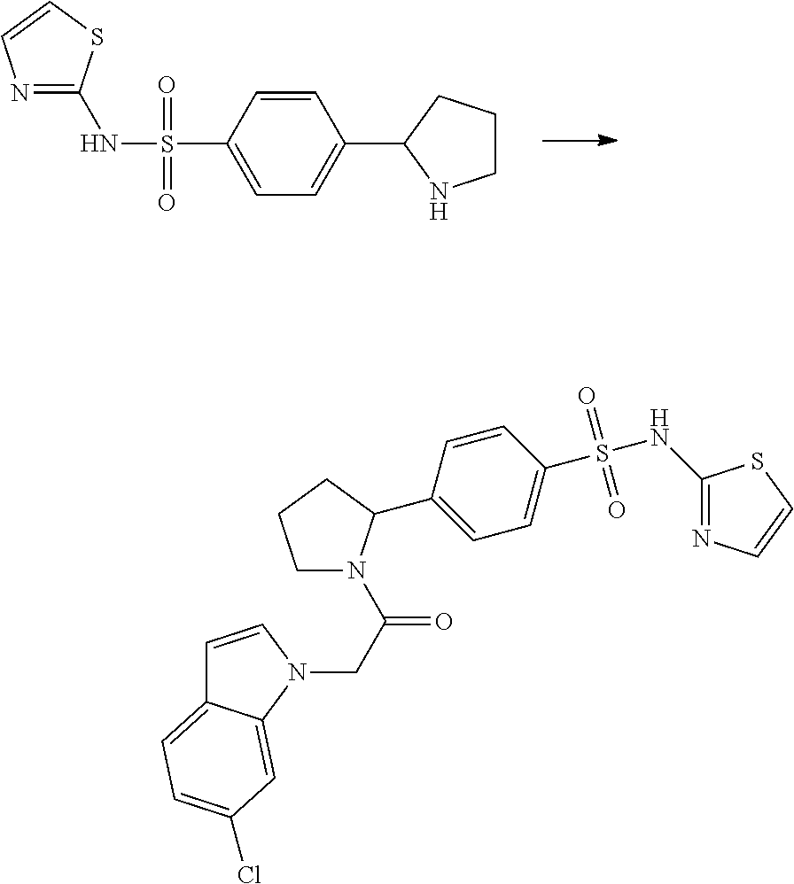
C1=C(S(=O)(=O)NC2=NC=CS2)C=CC(C2CCCN2)=C1.C(C(N1CCCC1C1=CC=C(S(NC2=NC=CS2)(=O)=O)C=C1)=O)N1C=CC2=CC=C(Cl)C=C12
